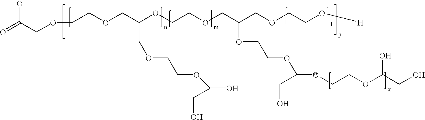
O=C(COCCOCC(OCCOCC(COCCO[H])OCCOC(CO)OCCOC(CO)O)COCCOC(O)CO)O
